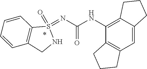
C12=C(C=C3C(=C1NC(=O)N=S1(=O)C4=C(CN1)C=CC=C4)CCC3)CCC2
